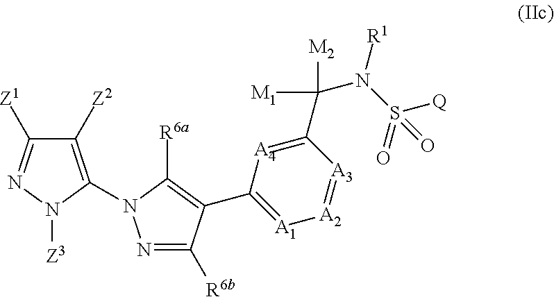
C1([Z2])=C(N2N=C([R6b])C(C3=[A1][A2]=[A3]C(C([M1])([M2])N(S(=O)([Q])=O)[R1])=[A4]3)=C2[R6a])N([Z3])N=C1[Z1]
